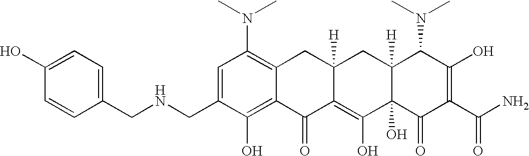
C1(CNCC2=CC=C(O)C=C2)=CC(N(C)C)=C2C(=C1O)C(=O)C1=C(O)C3(O)C([H])(CC1([H])C2)C(N(C)C)C(O)=C(C(N)=O)C3=O
